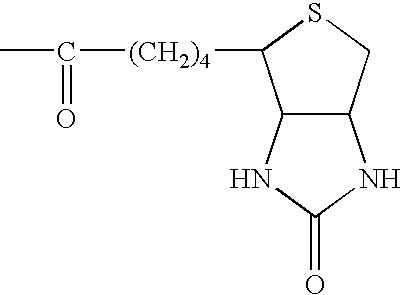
CC(=O)[(CH2)4]C1C2C(CS1)NC(=O)N2
